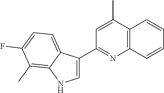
C1=C(C2=NC3=C(C(C)=C2)C=CC=C3)C2=CC=C(F)C(C)=C2N1
